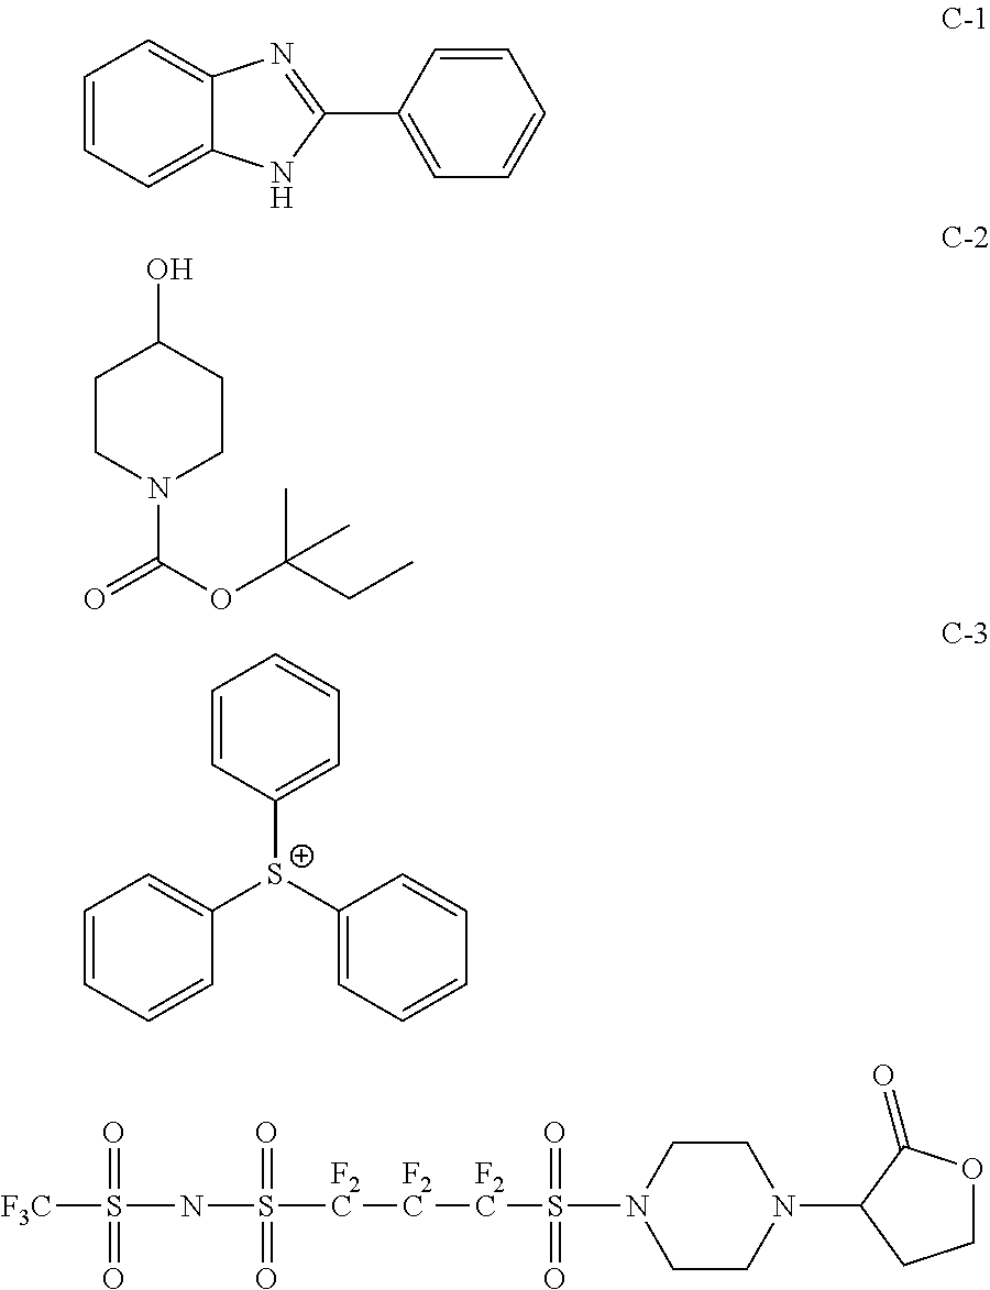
C1=CC=C2C(=C1)N=C(C1=CC=CC=C1)N2.C1CN(C(OC(C)(C)CC)=O)CCC1O.C1=CC([S+](C2=CC=CC=C2)C2=CC=CC=C2)=CC=C1.C1CN(C2CCOC2=O)CCN1S([F2C][F2C][F2C]S(NS([F3C])(=O)=O)(=O)=O)(=O)=O
